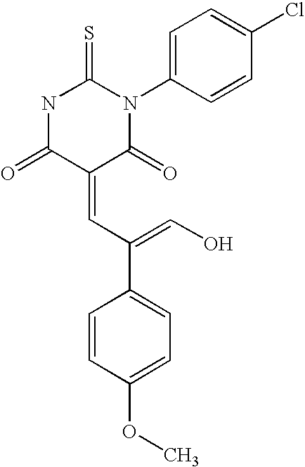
N1C(=O)C(=CC(C2=CC=C(OC)C=C2)=CO)C(=O)N(C2=CC=C(Cl)C=C2)C1=S
